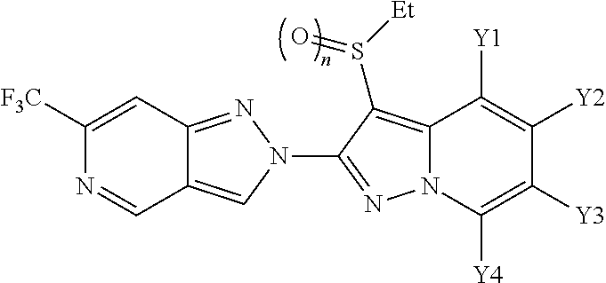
C1([F3C])=CC2=NN(C3=NN4C(=C3S([Et])=O)C([Y1])=C([Y2])C([Y3])=C4[Y4])C=C2C=N1
